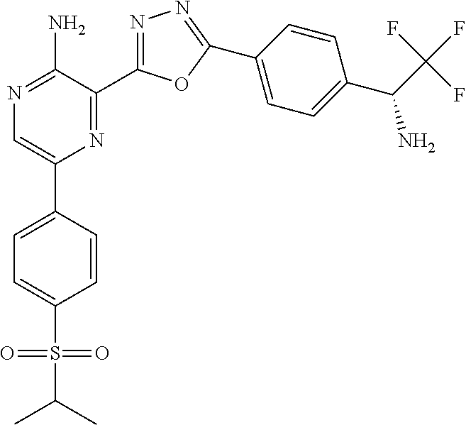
C1=C(C2=CN=C(N)C(C3=NN=C(C4=CC=C(C(C(F)(F)F)N)C=C4)O3)=N2)C=CC(S(C(C)C)(=O)=O)=C1
